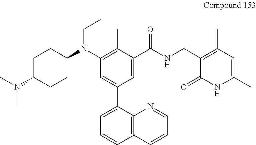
C1=C(C(NCC2=C(C)C=C(C)NC2=O)=O)C(C)=C(N(C2CCC(N(C)C)CC2)CC)C=C1C1=CC=CC2=C1N=CC=C2
